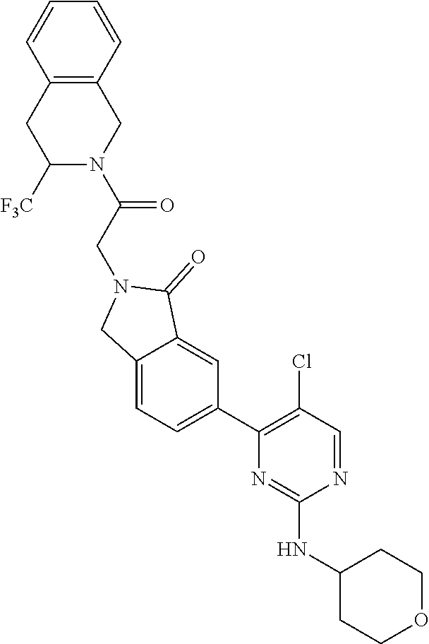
N1=CC(Cl)=C(C2=CC=C3C(=C2)C(=O)N(CC(=O)N2CC4=C(CC2[F3C])C=CC=C4)C3)N=C1NC1CCOCC1
